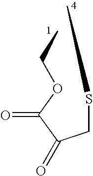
C(SC)C(C(OCC)=O)=O
